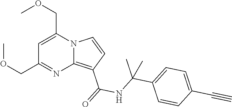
C1=C(COC)N2C(=C(C(=O)NC(C3=CC=C(C#C)C=C3)(C)C)C=C2)N=C1COC
